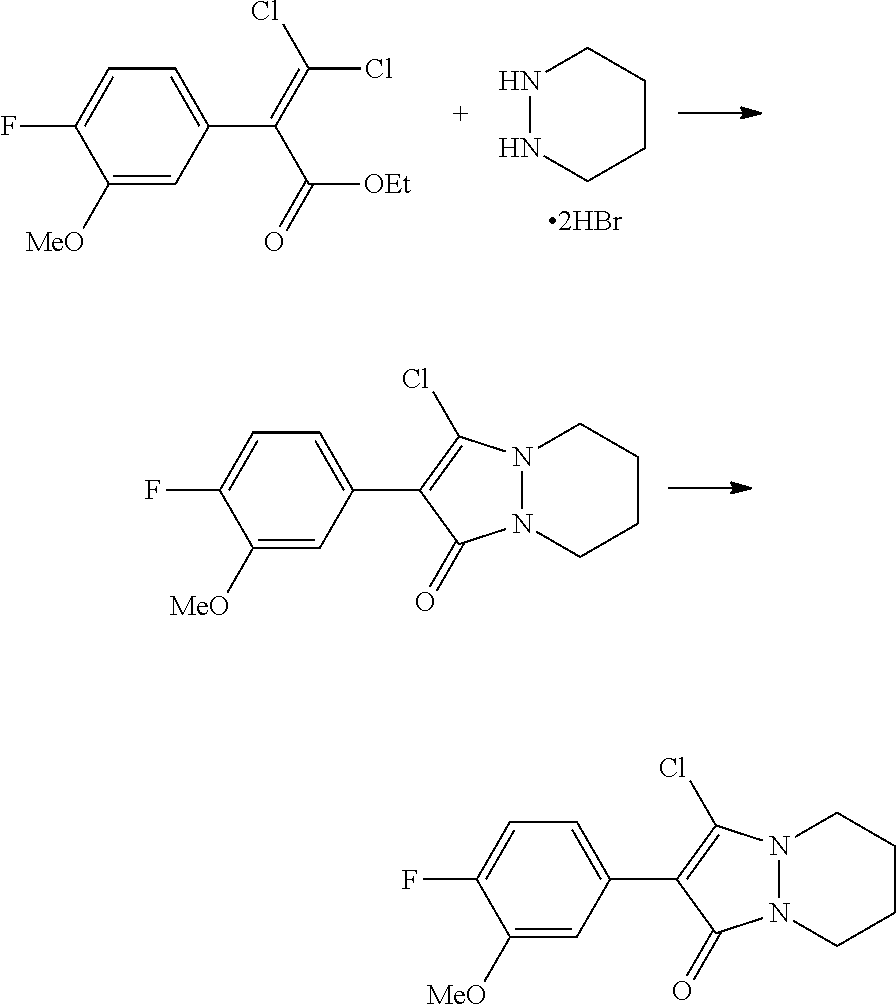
N1NCCCC1.C1([MeO])=CC(C(=C(Cl)Cl)C(=O)[OEt])=CC=C1F.N12N(CCCC1)C(=O)C(C1=CC=C(F)C([MeO])=C1)=C2Cl.N12N(CCCC1)C(=O)C(C1=CC=C(F)C([MeO])=C1)=C2Cl
